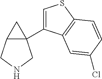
C12(C3=CSC4=C3C=C(Cl)C=C4)C(CNC1)C2
